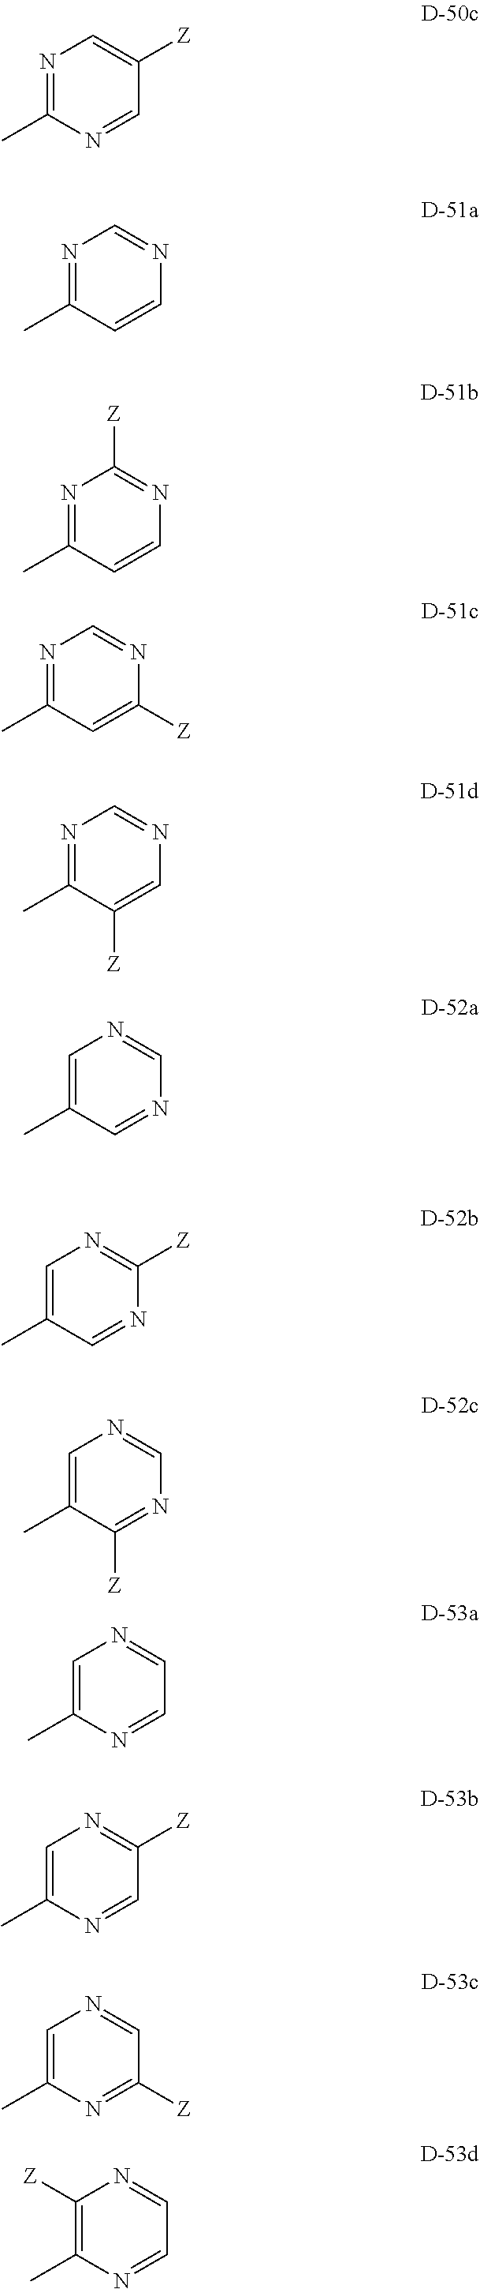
N1=C(C)N=CC([Z])=C1.N1=C(C)C=CN=C1.N1=C(C)C=CN=C1[Z].N1=C(C)C=C([Z])N=C1.N1=C(C)C([Z])=CN=C1.C1=C(C)C=NC=N1.C1=C(C)C=NC([Z])=N1.C1=C(C)C([Z])=NC=N1.C1=C(C)N=CC=N1.C1=C(C)N=CC([Z])=N1.C1=C(C)N=C([Z])C=N1.C1([Z])=C(C)N=CC=N1
